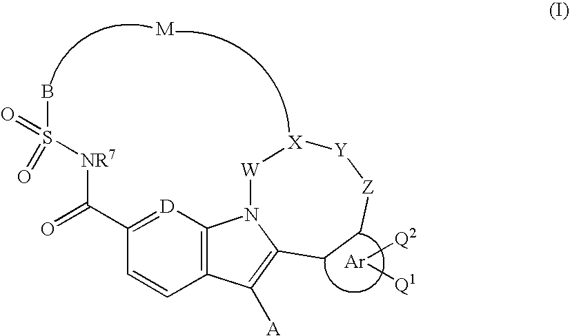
C12=C([D]=C(C(=O)[NR7]S(=O)(=O)B)C=C1)N1C(=C2[A])CC[Z][Y][X][W]1.[Ar]([Q2])[Q1]
